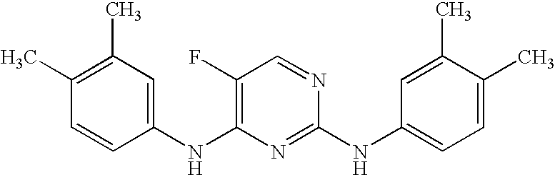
C1=CC(NC2=C(F)C=NC(NC3=CC=C(C)C(C)=C3)=N2)=CC(C)=C1C
